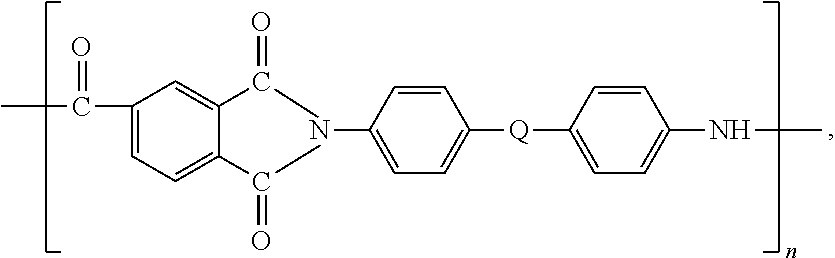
C1(C(C)=O)=CC=C(C(C)=O)C(C(C)=O)=C1.NC1=CC=C([Q]C2=CC=C(NC)C=C2)C=C1
